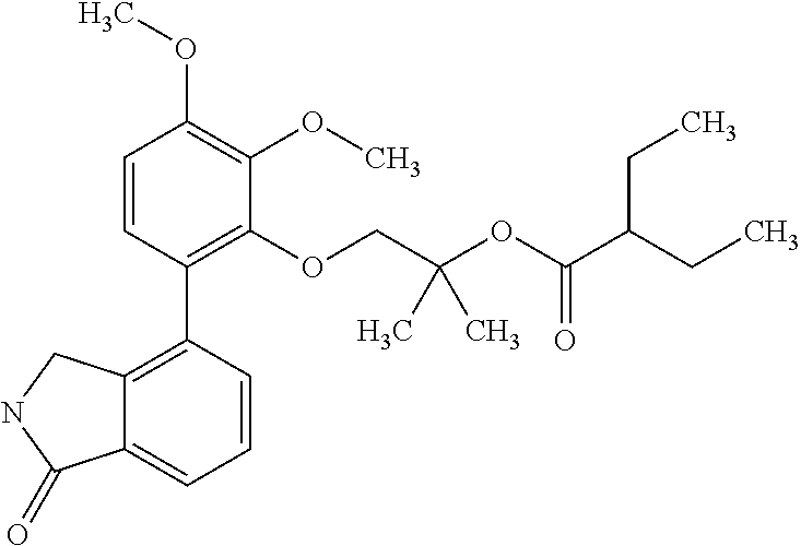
C1=CC(C2=C3C(=CC=C2)C(=O)NC3)=C(OCC(OC(C(CC)CC)=O)(C)C)C(OC)=C1OC
